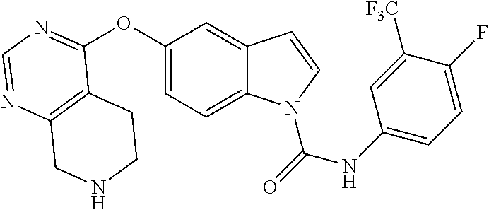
C12=C(N=CN=C1OC1=CC=C3C(=C1)C=CN3C(=O)NC1=CC=C(F)C([F3C])=C1)CNCC2
